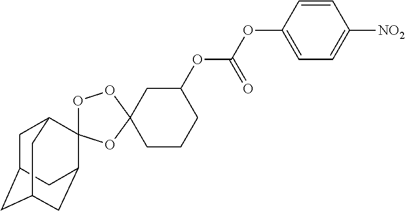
C1C2CC3CC(C4(C1C3)OOC1(O4)CC(OC(OC3=CC=C([NO2])C=C3)=O)CCC1)C2
